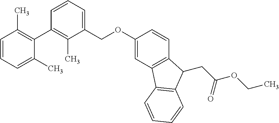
C1=CC=C(C)C(C2=C(C)C(COC3=CC4=C(C=C3)C(CC(=O)OCC)C3=C4C=CC=C3)=CC=C2)=C1C
